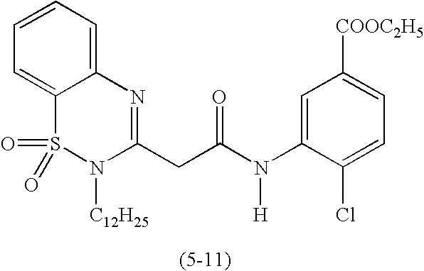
C1=CC=C2C(=C1)S(=O)(=O)N([C12H25])C(CC(N(C1=CC([COOC2H5])=CC=C1Cl)[H])=O)=N2
